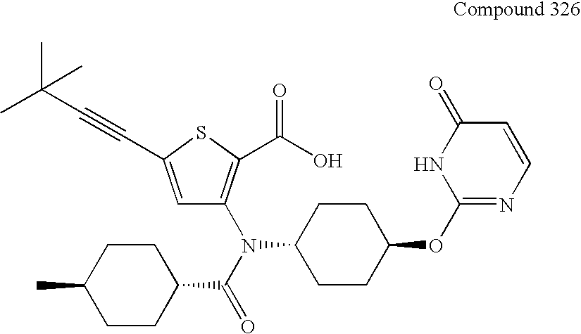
C1(N(C2CCC(OC3=NC=CC(=O)N3)CC2)C(C2CCC(C)CC2)=O)=C(C(O)=O)SC(C#CC(C)(C)C)=C1
